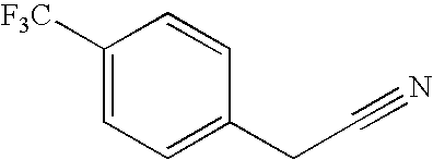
C1=C([F3C])C=CC(CC#N)=C1
